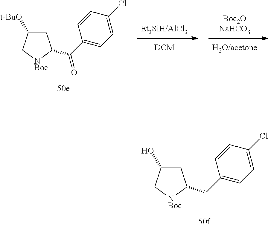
C1C(O)C[NBoc]C1CC1=CC=C(Cl)C=C1.C1C([t-BuO])C[NBoc]C1C(C1=CC=C(Cl)C=C1)=O
